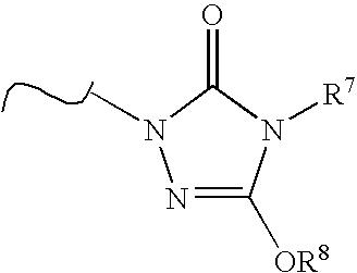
N1=C([OR8])N([R7])C(=O)N1C
